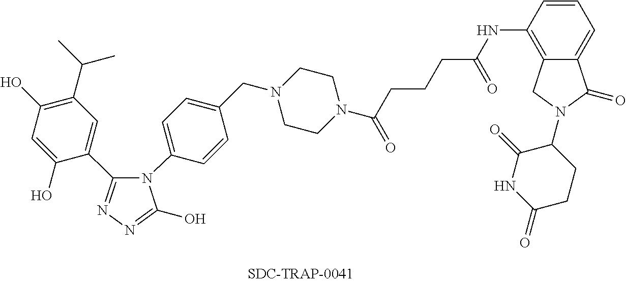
C(CCCC(NC1=C2C(=CC=C1)C(=O)N(C1C(=O)NC(=O)CC1)C2)=O)(N1CCN(CC2=CC=C(N3C(C4=CC(C(C)C)=C(O)C=C4O)=NN=C3O)C=C2)CC1)=O
